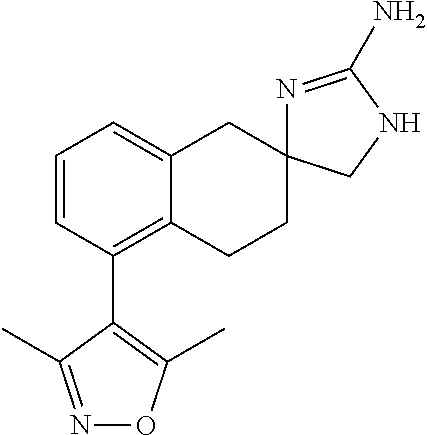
C1=CC(C2=C(C)ON=C2C)=C2C(=C1)CC1(CC2)N=C(N)NC1
